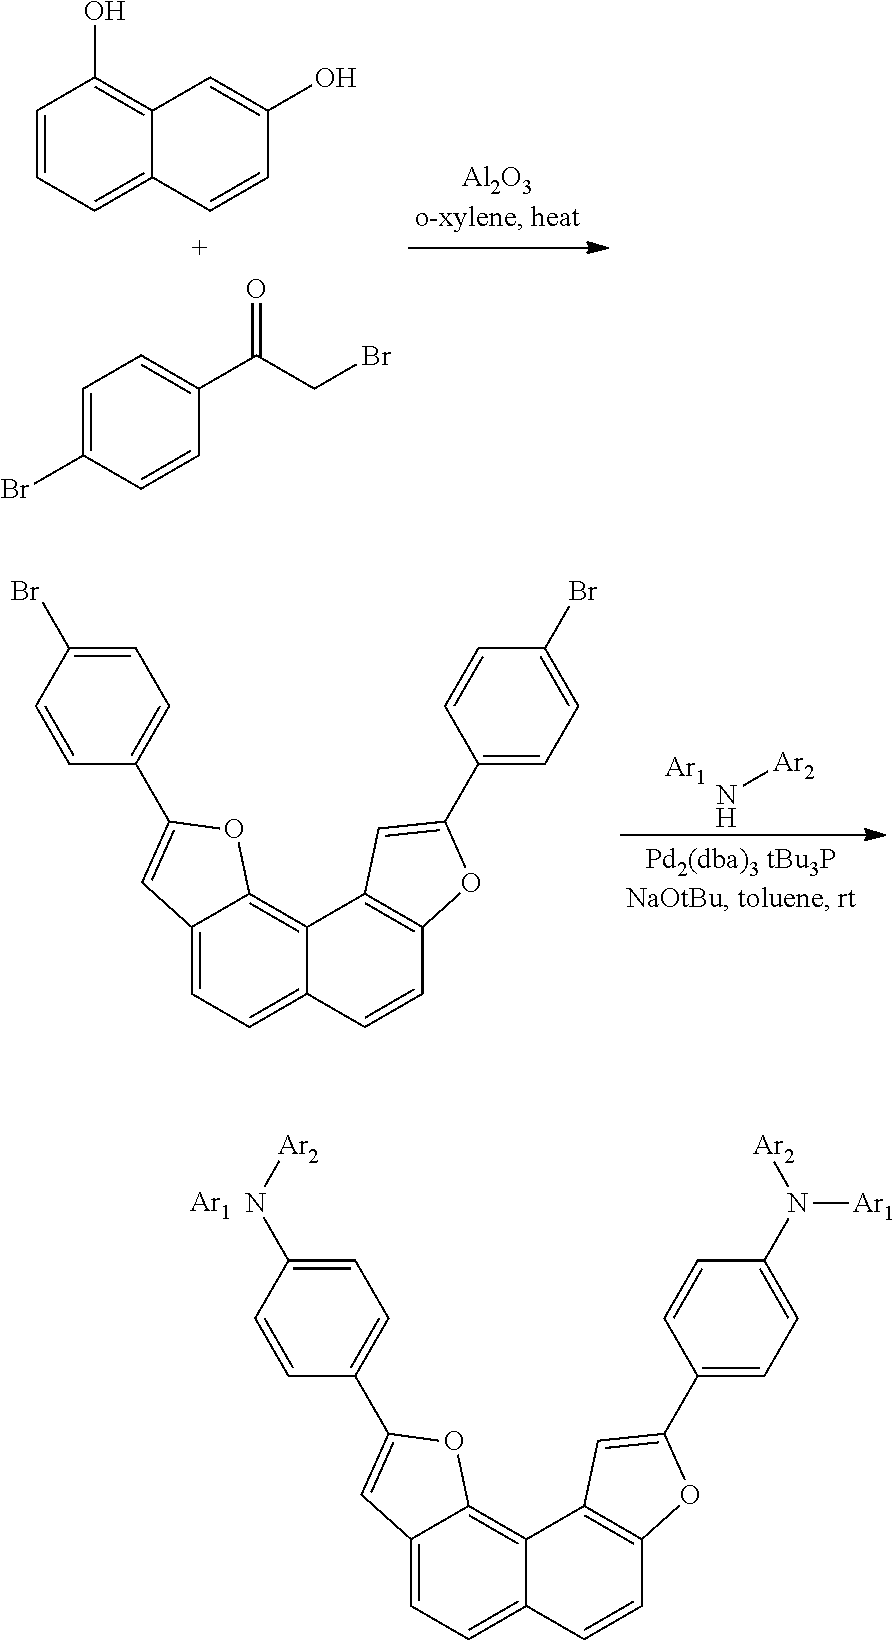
C1=CC=C2C(=C1O)C=C(O)C=C2.C1=C(Br)C=CC(C(CBr)=O)=C1.C12=CC=C3C(=C1OC(C1=CC=C(N[Ar2])C=C1)=C2)C1=C(C=C3)OC(C2=CC=C(N([Ar2])[Ar1])C=C2)=C1.[Ar1].C12=CC=C3C(=C1OC(C1=CC=C(Br)C=C1)=C2)C1=C(C=C3)OC(C2=CC=C(Br)C=C2)=C1.[Ar1].N[Ar2]
